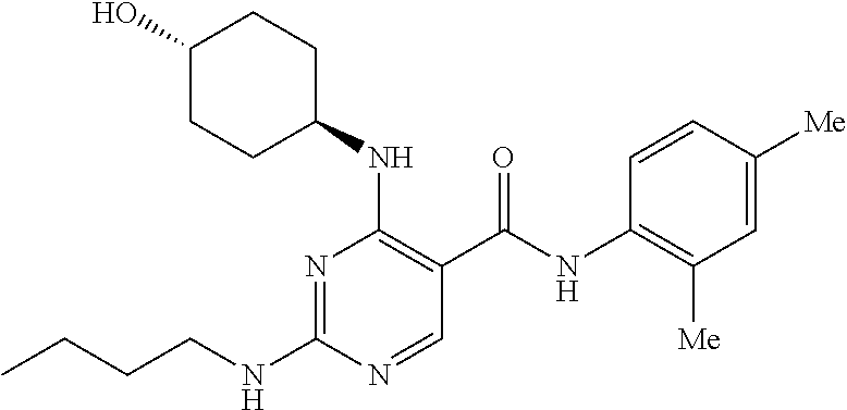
CCCCNC1=NC(NC2CCC(O)CC2)=C(C(NC2=C([Me])C=C([Me])C=C2)=O)C=N1
